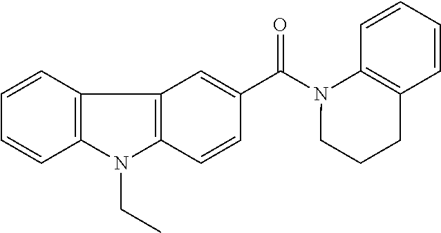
C1=CC2=C(C=C1)N(CC)C1=C2C=C(C(=O)N2CCCC3=C2C=CC=C3)C=C1
